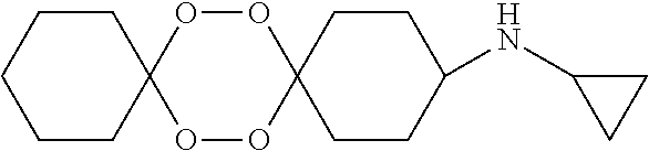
O1OC2(OOC13CCCCC3)CCC(NC1CC1)CC2
